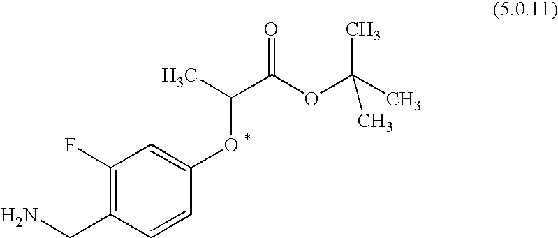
C1(F)=C(CN)C=CC([O *]C(C)C(OC(C)(C)C)=O)=C1
